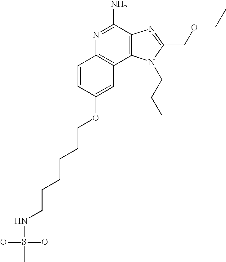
N1=C(N)C2=C(C3=C1C=CC(OCCCCCCNS(=O)(=O)C)=C3)N(CCC)C(COCC)=N2
